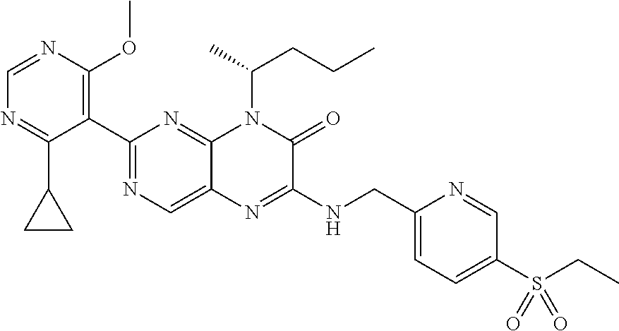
C1(C2=NC=C3C(=N2)N(C(C)CCC)C(=O)C(NCC2=CC=C(S(CC)(=O)=O)C=N2)=N3)=C(OC)N=CN=C1C1CC1
